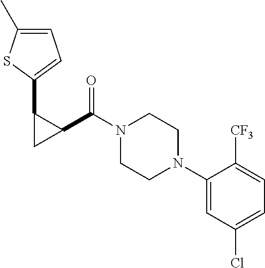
N1(C(C2C(C3=CC=C(C)S3)C2)=O)CCN(C2=CC(Cl)=CC=C2[CF3])CC1
